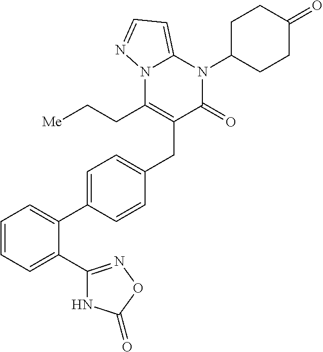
C1=CC=C(C2=NOC(=O)N2)C(C2=CC=C(CC3=C(CC[Me])N4C(=CC=N4)N(C4CCC(=O)CC4)C3=O)C=C2)=C1
